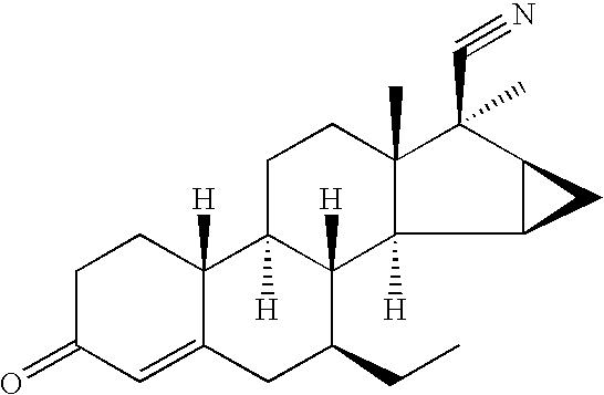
C1=C2C([H])(CCC1=O)C1([H])C([H])(C(CC)C2)C2([H])C(C)(CC1)C(C#N)(C)C1C2C1
